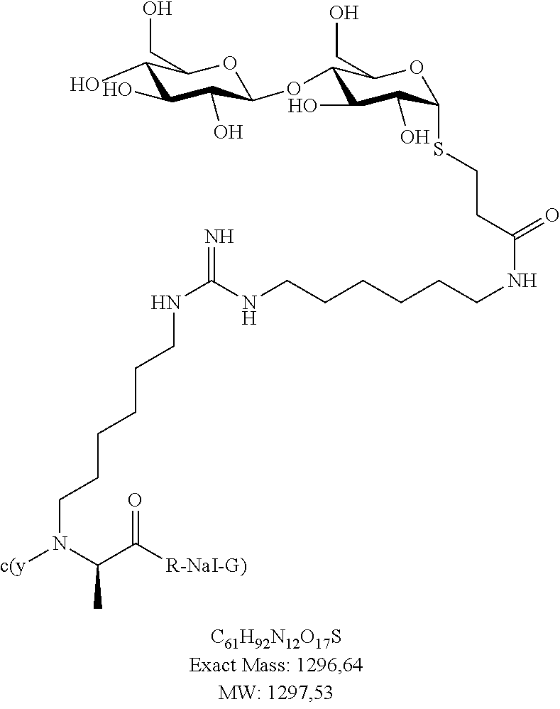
C(CNC(NCCCCCCN([c(y])C(C)C([R-NaI-G)])=O)=N)CCCCNC(CCSC1C(O)C(O)C(OC2C(O)C(O)C(O)C(CO)O2)C(CO)O1)=O
